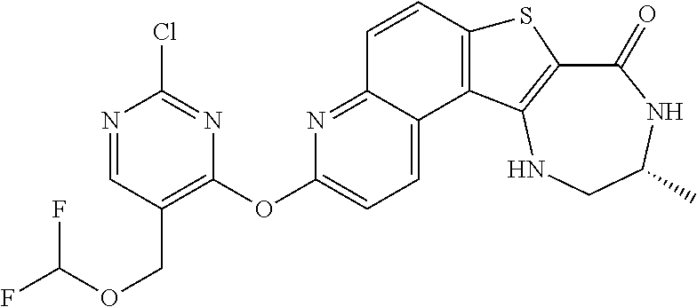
C1(=O)C2=C(NCC(C)N1)C1=C(S2)C=CC2=NC(OC3=C(COC(F)F)C=NC(Cl)=N3)=CC=C12
